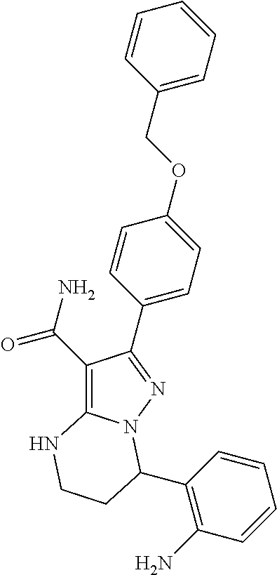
C1(C(N)=O)=C2N(N=C1C1=CC=C(OCC3=CC=CC=C3)C=C1)C(C1=C(N)C=CC=C1)CCN2
